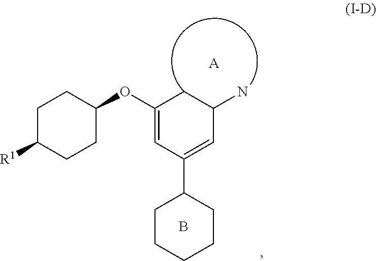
C1CCCCC1C1=CC(N)CC(OC2CCC([R1])CC2)=C1.B.[A]
